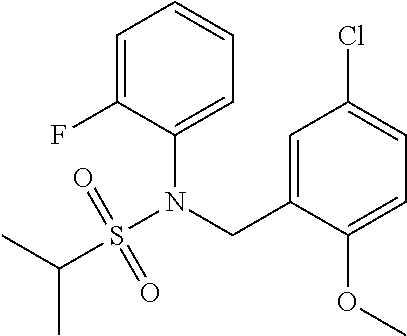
C1=C(F)C(N(CC2=CC(Cl)=CC=C2OC)S(C(C)C)(=O)=O)=CC=C1
